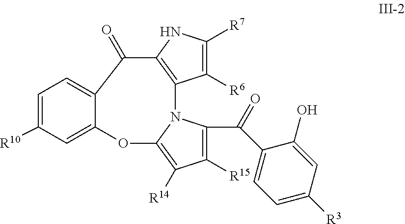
C1([R6])=C([R7])NC2=C1N1C(C(=O)C3=CC=C([R3])C=C3O)=C([R15])C([R14])=C1OC1=CC([R10])=CC=C1C2=O
